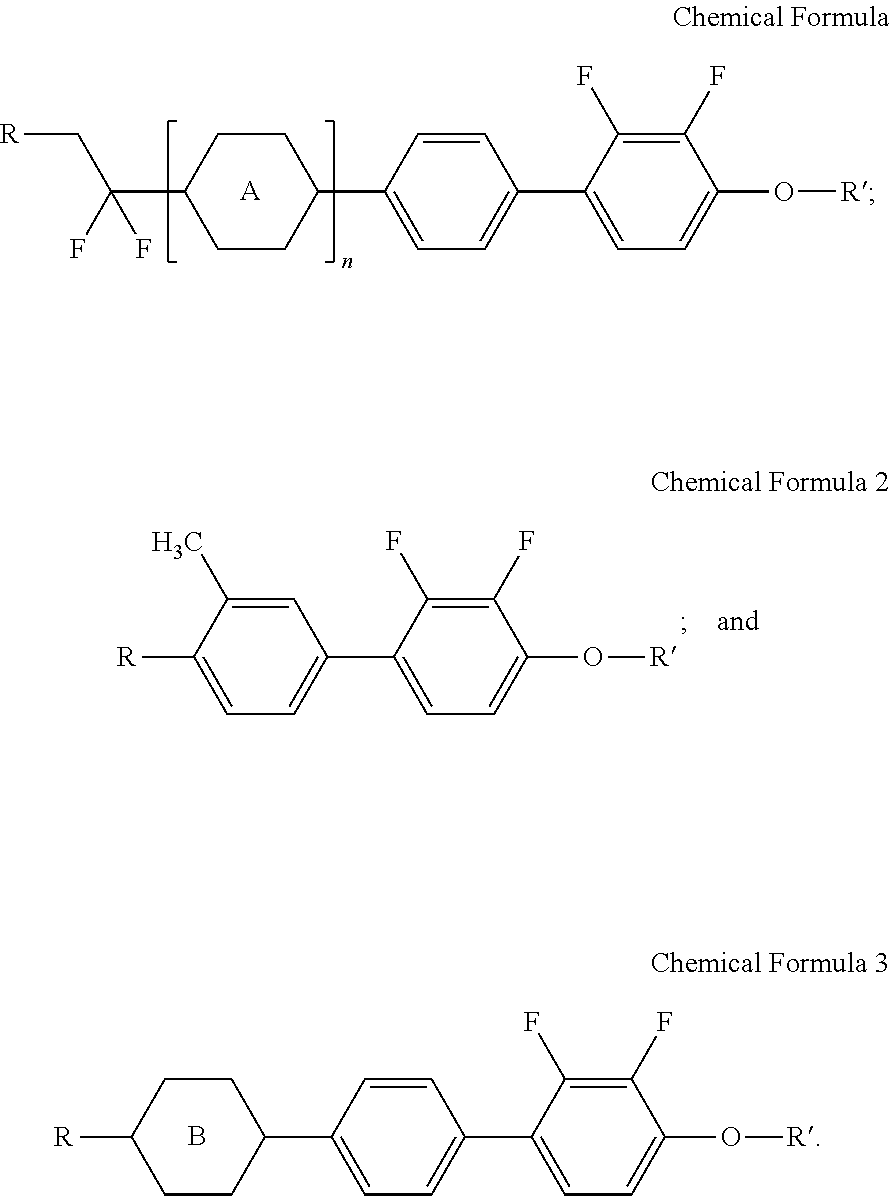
C1CC(C(F)(C[R])F)CCC1C1=CC=C(C2=CC=C(O[R])C(F)=C2F)C=C1.[A].C1CC([R])CCC1C1=CC=C(C2=CC=C(O[R])C(F)=C2F)C=C1.B.C1=C(C)C([R])=CC=C1C1=CC=C(O[R])C(F)=C1F
